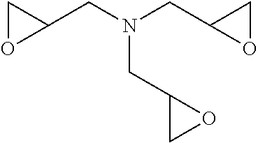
C1(CN(CC2OC2)CC2CO2)OC1
